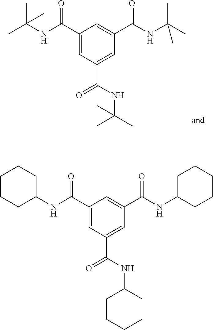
C1(C(NC(C)(C)C)=O)=CC(C(NC(C)(C)C)=O)=CC(C(NC(C)(C)C)=O)=C1.C1(C(NC2CCCCC2)=O)=CC(C(NC2CCCCC2)=O)=CC(C(NC2CCCCC2)=O)=C1
